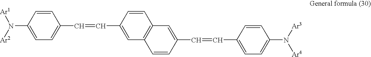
[Ar1]N(C1=CC=C(C=CC2=CC3=C(C=C2)C=C(C=CC2=CC=C(N([Ar3])[Ar4])C=C2)C=C3)C=C1)[Ar2]
